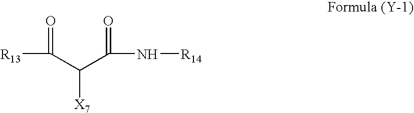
[R13]C(=O)C(C(=O)N[R14])[X7]
